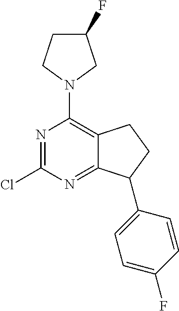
N1=C(Cl)N=C2C(=C1N1CC(F)CC1)CCC2C1=CC=C(F)C=C1
